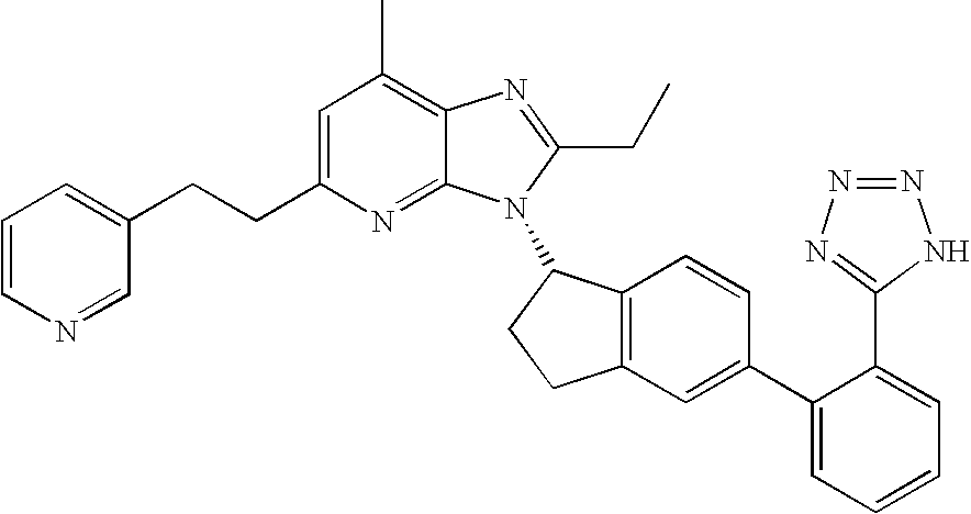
C1=C(CCC2=CC=CN=C2)N=C2C(=C1C)N=C(CC)N2C1C2=C(CC1)C=C(C1=CC=CC=C1C1=NN=NN1)C=C2
